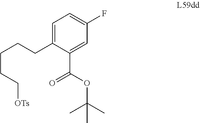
C1=C(F)C=C(C(OC(C)(C)C)=O)C(CCCCC[OTs])=C1
